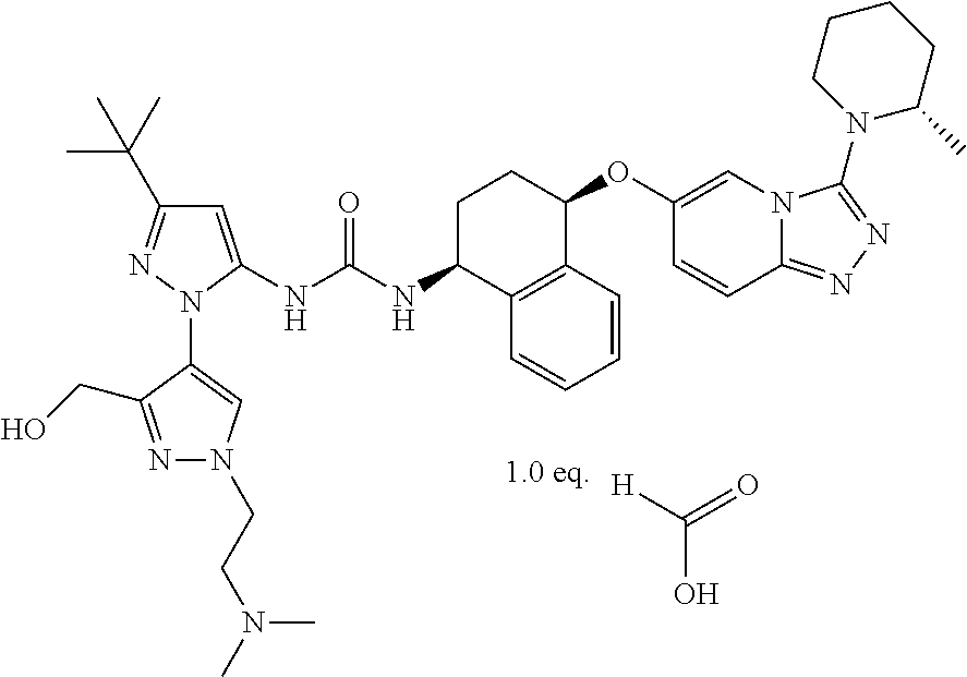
C(O)([H])=O.C1=C(NC(NC2C3=C(C=CC=C3)C(OC3=CN4C(=NN=C4N4CCCCC4C)C=C3)CC2)=O)N(C2=CN(CCN(C)C)N=C2CO)N=C1C(C)(C)C
